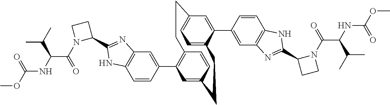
C1=CC(C2=C3C=CC(=C2)CCC2=CC=C(C=C2C2=CC4=C(C=C2)NC(C2CCN2C(C(NC(OC)=O)C(C)C)=O)=N4)CC3)=CC2=C1NC(C1CCN1C(C(NC(OC)=O)C(C)C)=O)=N2
